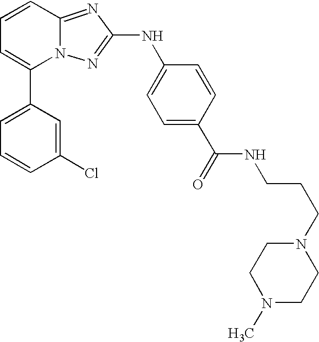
C1(C2=CC=CC3=NC(NC4=CC=C(C(=O)NCCCN5CCN(C)CC5)C=C4)=NN23)=CC=CC(Cl)=C1
